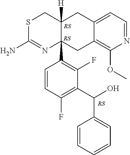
S1C(N)=NC2(C3=C(F)C(C(C4=CC=CC=C4)O)=C(F)C=C3)C([H])(C1)CC1=CC=NC(OC)=C1C2.[RS].[RS].[RS]
